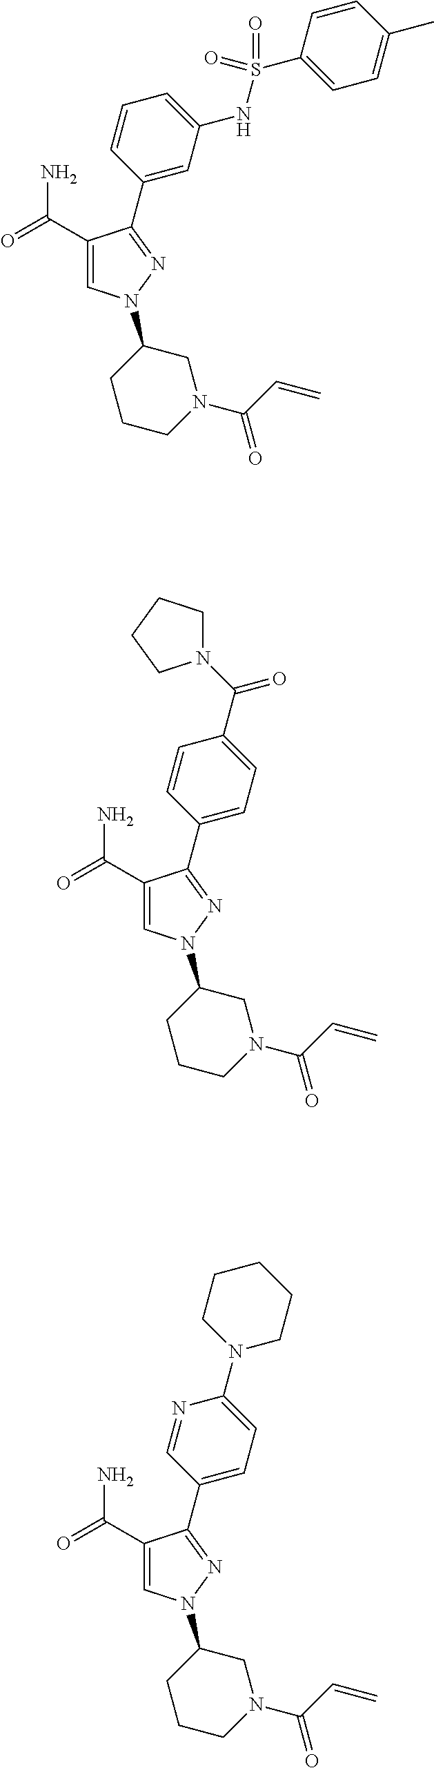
C1=CC(C2=NN(C3CCCN(C(=O)C=C)C3)C=C2C(=O)N)=CC(NS(C2=CC=C(C)C=C2)(=O)=O)=C1.C1=CC(C2=NN(C3CCCN(C(=O)C=C)C3)C=C2C(=O)N)=CC=C1C(=O)N1CCCC1.N1=CC(C2=NN(C3CCCN(C(=O)C=C)C3)C=C2C(=O)N)=CC=C1N1CCCCC1
